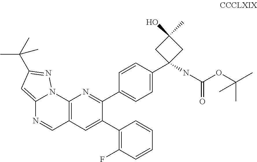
C12=C(C=C(C3=C(F)C=CC=C3)C(C3=CC=C(C4(NC(OC(C)(C)C)=O)CC(C)(O)C4)C=C3)=N1)C=NC1=CC(C(C)(C)C)=NN21
